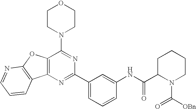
C12=C(N=C(C3=CC=CC(NC(C4N(C(=O)[OBn])CCCC4)=O)=C3)N=C1N1CCOCC1)C1=C(O2)N=CC=C1
